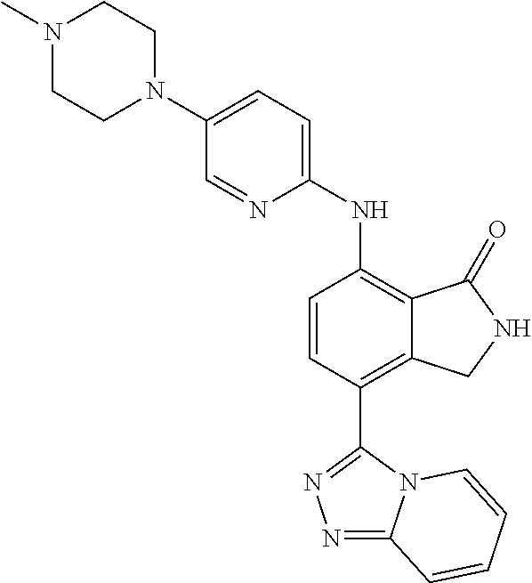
C1(N2CCN(C)CC2)=CC=C(NC2=C3C(=C(C4=NN=C5N4C=CC=C5)C=C2)CNC3=O)N=C1
